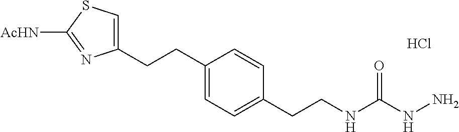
C1(CCC2=CC=C(CCNC(NN)=O)C=C2)=CSC([AcHN])=N1.Cl
